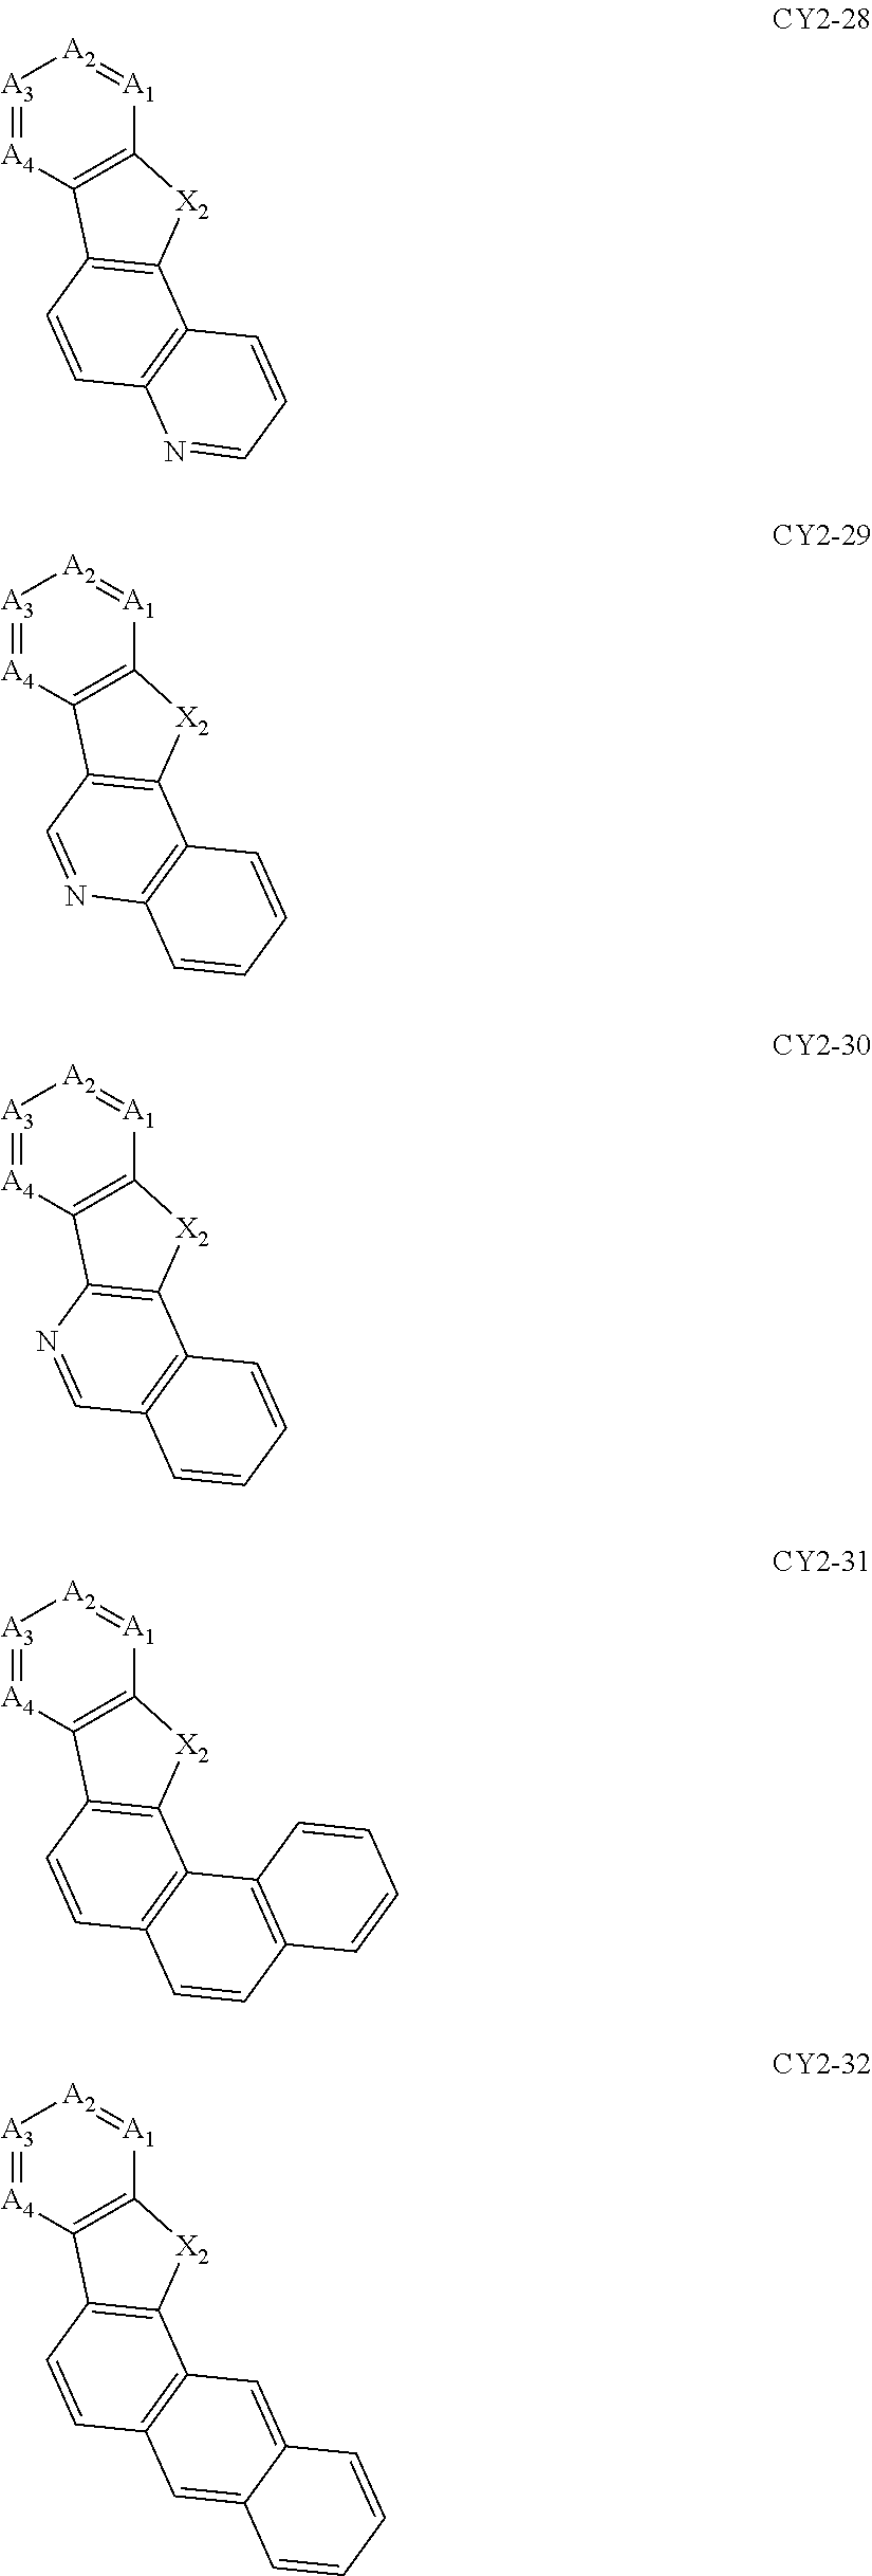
[A3]1=[A4]C2=C([A1]=[A2]1)[X2]C1=C2C=CC2=C1C=CC=N2.[A3]1=[A4]C2=C([A1]=[A2]1)[X2]C1=C2C=NC2=C1C=CC=C2.[A3]1=[A4]C2=C([A1]=[A2]1)[X2]C1=C2N=CC2=C1C=CC=C2.[A3]1=[A4]C2=C([A1]=[A2]1)[X2]C1=C2C=CC2=C1C1=C(C=C2)C=CC=C1.[A3]1=[A4]C2=C([A1]=[A2]1)[X2]C1=C2C=CC2=C1C=C1C(=C2)C=CC=C1
